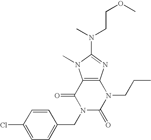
C12=C(N=C(N(CCOC)C)N1C)N(CCC)C(=O)N(CC1=CC=C(Cl)C=C1)C2=O
